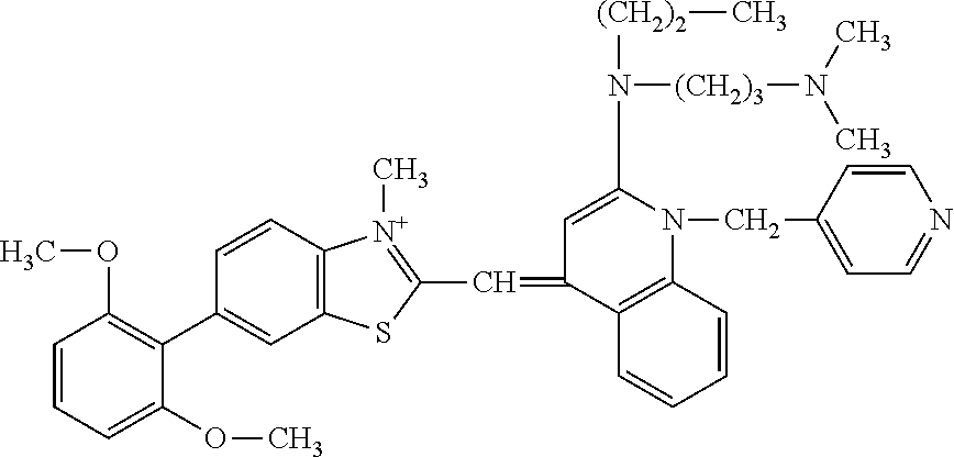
C1=CC=C(OC)C(C2=CC3=C(C=C2)[N+](C)=C(C=C2C4=C(N(CC5=CC=NC=C5)C(N([(CH2)3]N(C)C)[(CH2)2]C)=C2)C=CC=C4)S3)=C1OC
